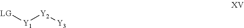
[LG][Y1][Y2][Y3]
